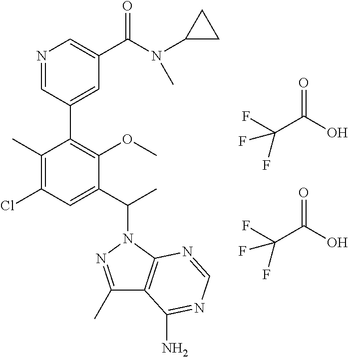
FC(C(=O)O)(F)F.FC(C(=O)O)(F)F.C1(C(C)N2N=C(C)C3=C2N=CN=C3N)=CC(Cl)=C(C)C(C2=CC(C(N(C3CC3)C)=O)=CN=C2)=C1OC
